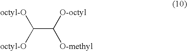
C(C([O-octyl])[O-methyl])([octyl-O])[octyl-O]
